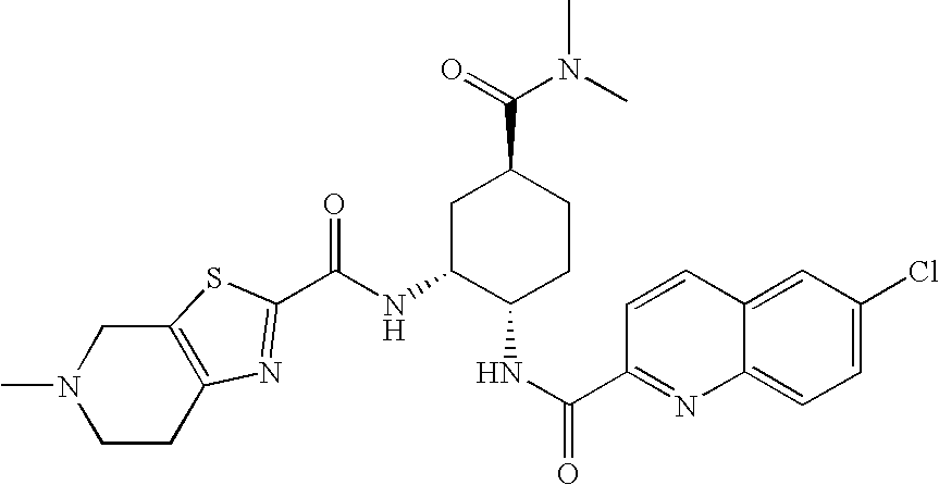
N(C1C(NC(=O)C2=NC3=CC=C(Cl)C=C3C=C2)CCC(C(=O)N(C)C)C1)C(=O)C1=NC2=C(CN(C)CC2)S1
